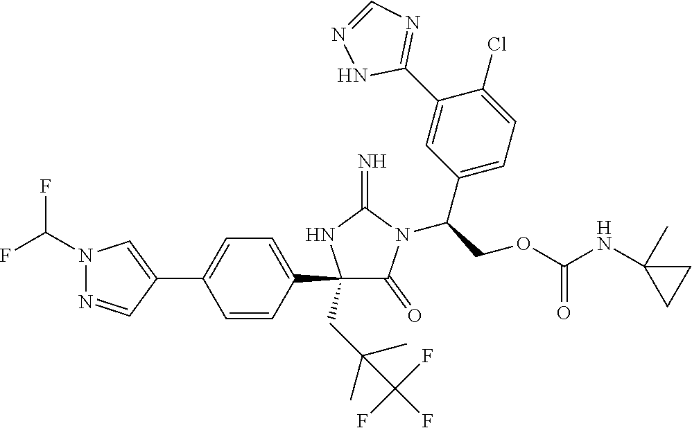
C1(C2=CC=C(C3=CN(C(F)F)N=C3)C=C2)(CC(C)(C)C(F)(F)F)C(=O)N(C(COC(NC2(C)CC2)=O)C2=CC=C(Cl)C(C3=NC=NN3)=C2)C(=N)N1
